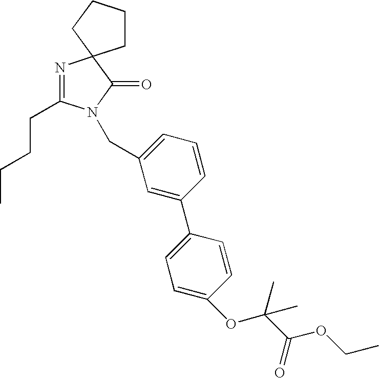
C1=C(CN2C(CCCC)=NC3(C2=O)CCCC3)C=C(C2=CC=C(OC(C(=O)OCC)(C)C)C=C2)C=C1
